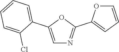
C1=C(C2=CC=CC=C2Cl)OC(C2=CC=CO2)=N1
